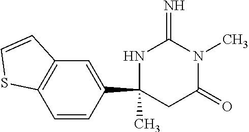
C12=C(C=CC(C3(C)CC(=O)N(C)C(=N)N3)=C1)SC=C2
